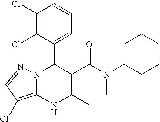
C1(Cl)=C(Cl)C(C2N3C(=C(Cl)C=N3)NC(C)=C2C(=O)N(C)C2CCCCC2)=CC=C1
